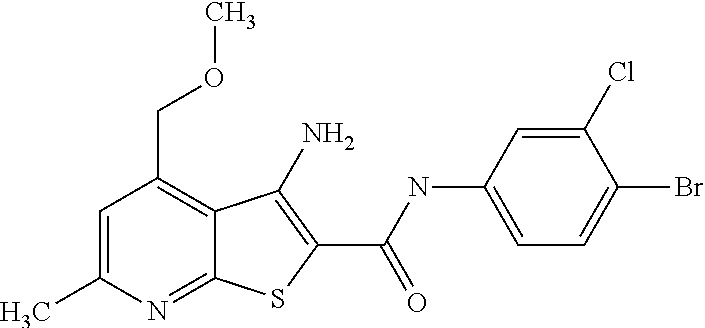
C12=NC(C)=CC(COC)=C1C(N)=C(C(NC1=CC=C(Br)C(Cl)=C1)=O)S2
